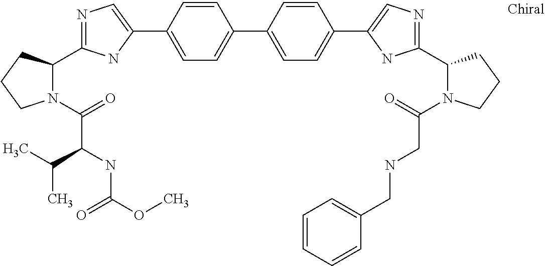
C1=C(C2=CN=C(C3N(C(C(NC(=O)OC)C(C)C)=O)CCC3)N2)C=CC(C2=CC=C(C3=CN=C(C4N(C(CNCC5=CC=CC=C5)=O)CCC4)N3)C=C2)=C1
